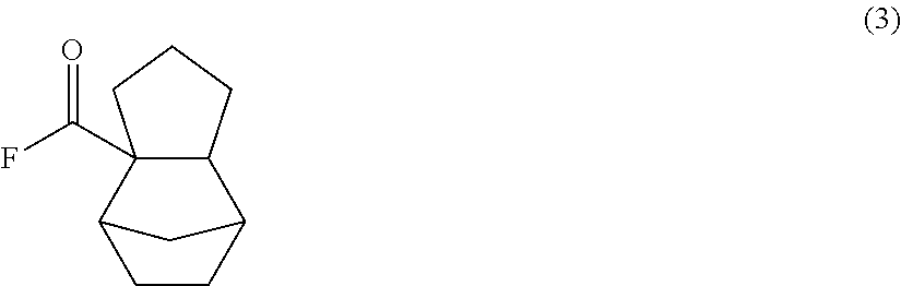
C1CC2C3CCCC3(C(=O)F)C1C2
